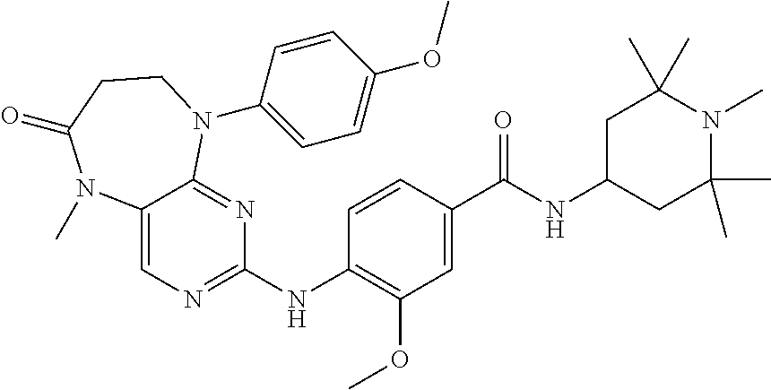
C1(NC2=NC=C3C(=N2)N(C2=CC=C(OC)C=C2)CCC(=O)N3C)=C(OC)C=C(C(NC2CC(C)(C)N(C)C(C)(C)C2)=O)C=C1
